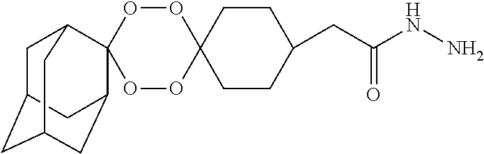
O1OC2(OOC13C1CC4CC(CC3C4)C1)CCC(CC(NN)=O)CC2
